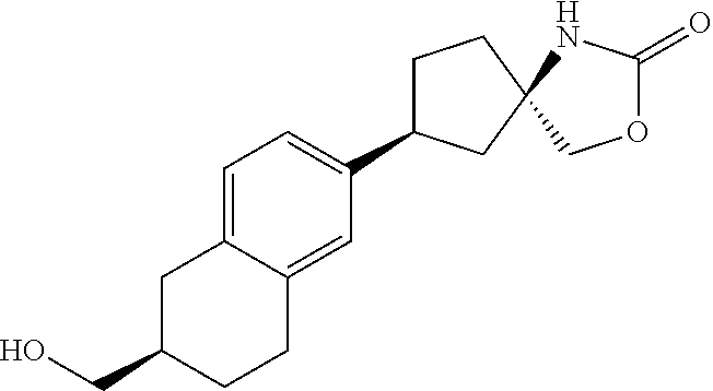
C1=C2C(=CC(C3CCC4(C3)NC(=O)OC4)=C1)CCC(CO)C2
